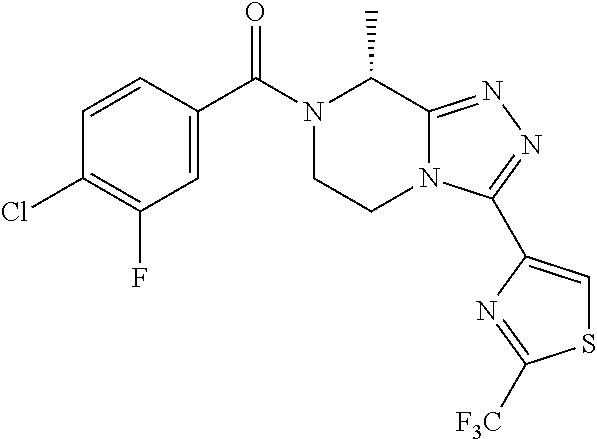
C1=C(C(N2CCN3C(=NN=C3C3=CSC([F3C])=N3)C2C)=O)C=CC(Cl)=C1F
